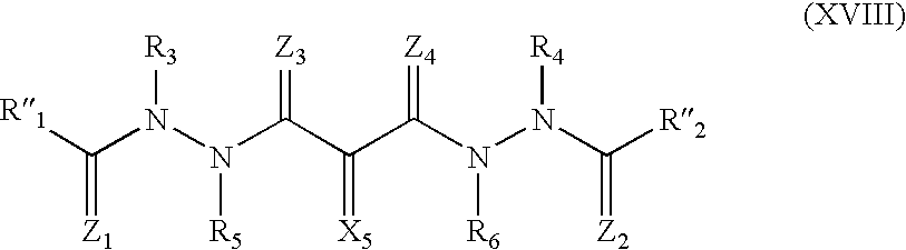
C(N(N(C(C(C(N(N(C([R2])=[Z2])[R4])[R6])=[Z4])=[X5])=[Z3])[R5])[R3])([R1])=[Z1]
